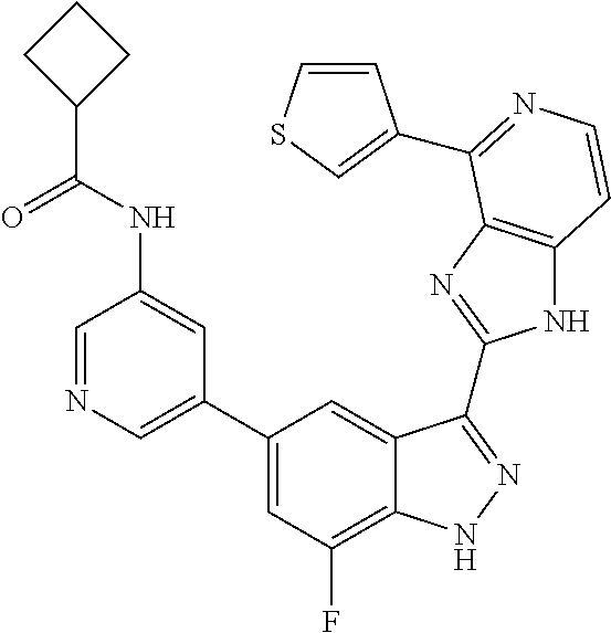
C1=C(C2=CC(F)=C3C(=C2)C(C2=NC4=C(N2)C=CN=C4C2=CSC=C2)=NN3)C=C(NC(C2CCC2)=O)C=N1
